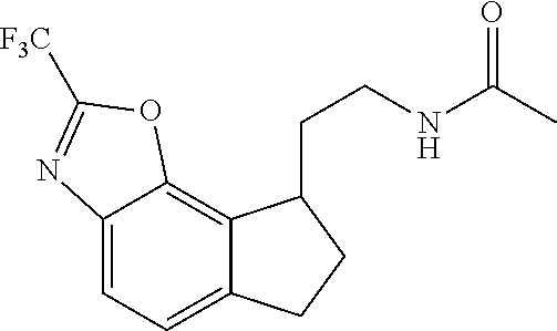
C12=CC=C3C(=C1OC([F3C])=N2)C(CCNC(C)=O)CC3
